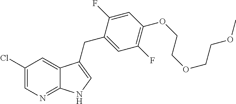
C1(Cl)=CN=C2C(=C1)C(CC1=CC(F)=C(OCCOCCOC)C=C1F)=CN2
